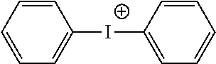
C1=C([I+]C2=CC=CC=C2)C=CC=C1
